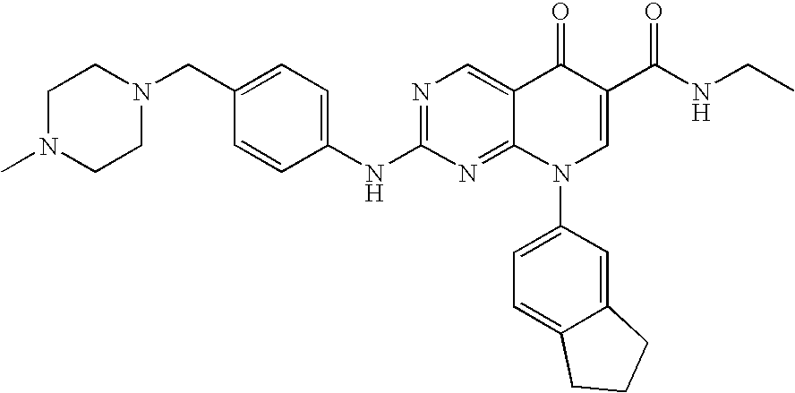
C1N(C)CCN(CC2=CC=C(NC3=NC=C4C(=N3)N(C3=CC=C5C(=C3)CCC5)C=C(C(NCC)=O)C4=O)C=C2)C1
